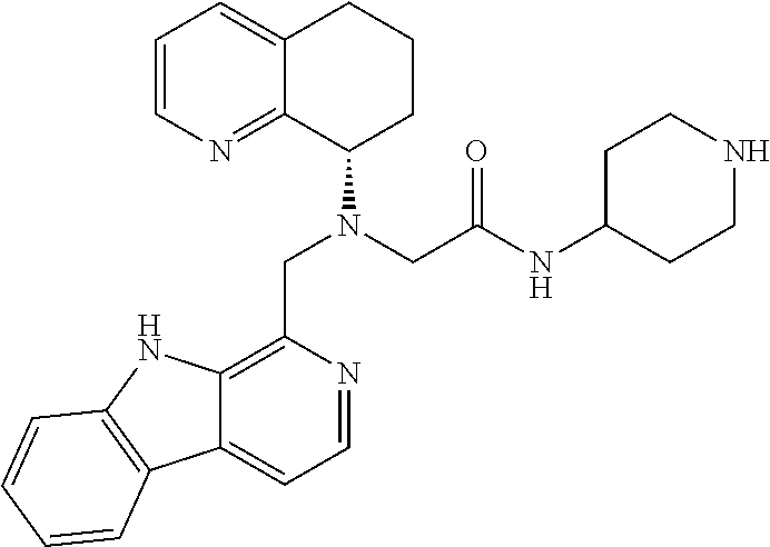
C1=CN=C2C(=C1)CCCC2N(CC(NC1CCNCC1)=O)CC1=C2C(=CC=N1)C1=C(N2)C=CC=C1
